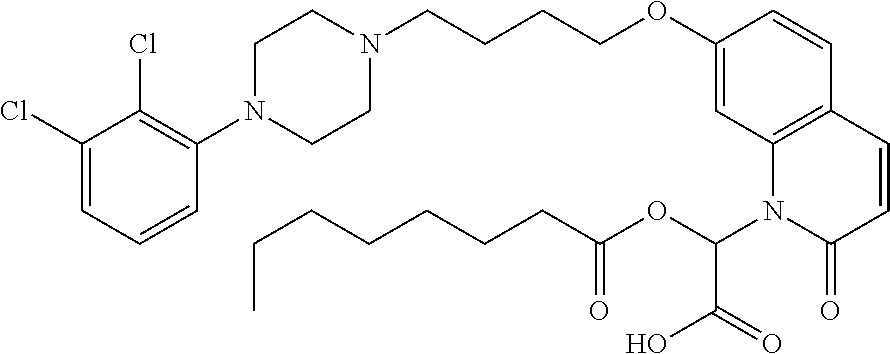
C1(Cl)=CC=CC(N2CCN(CCCCOC3=CC4=C(C=C3)C=CC(=O)N4C(OC(=O)CCCCCCC)C(=O)O)CC2)=C1Cl
